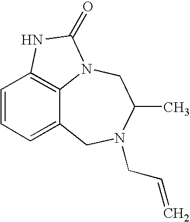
C1=CC=C2C3=C1NC(=O)N3CC(C)N(CC=C)C2
